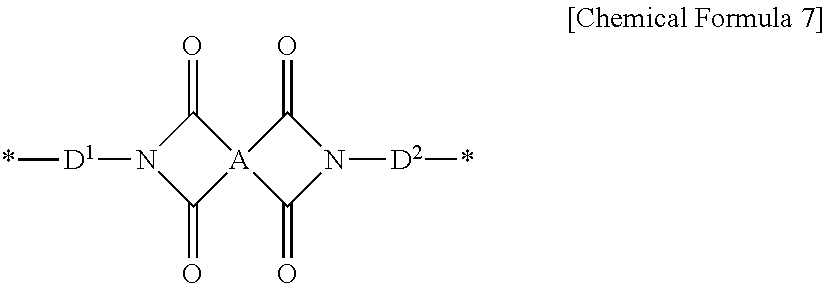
C1(=O)N([D1]*)C(=O)[A]12C(=O)N([D2]*)C2=O
